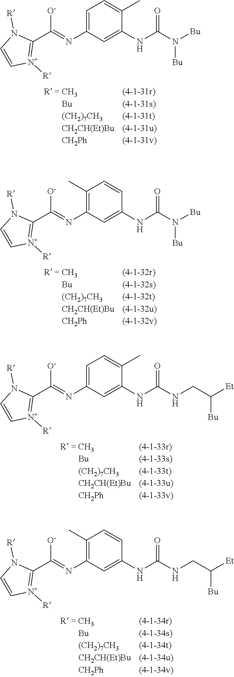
C1=C(N=C(C2=[N+]([R])C=CN2[R])[O-])C=C(NC(N([Bu])[Bu])=O)C(C)=C1.C1=C(N=C(C2=[N+]([R])C=CN2[R])[O-])C=C(NC(NCC([Et])[Bu])=O)C(C)=C1.C1(C)=C(N=C(C2=[N+]([R])C=CN2[R])[O-])C=C(NC(N([Bu])[Bu])=O)C=C1.C1(C)=C(N=C(C2=[N+]([R])C=CN2[R])[O-])C=C(NC(NCC([Et])[Bu])=O)C=C1
